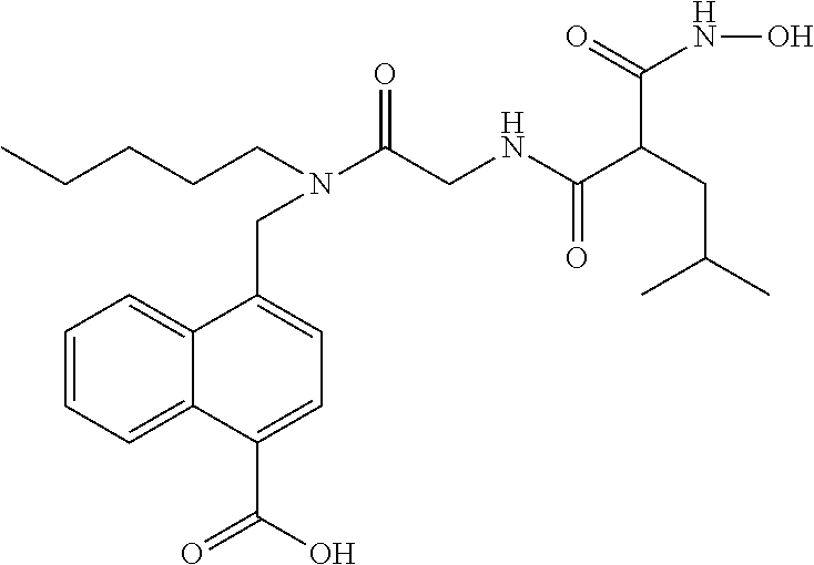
OC(=O)C1=CC=C(CN(CCCCC)C(CNC(C(C(NO)=O)CC(C)C)=O)=O)C2=CC=CC=C12
